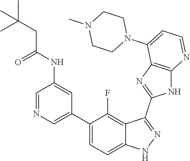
C1=NC=C(C2=CC=C3C(=C2F)C(C2=NC4=C(N2)N=CC=C4N2CCN(C)CC2)=NN3)C=C1NC(CC(C)(C)C)=O
